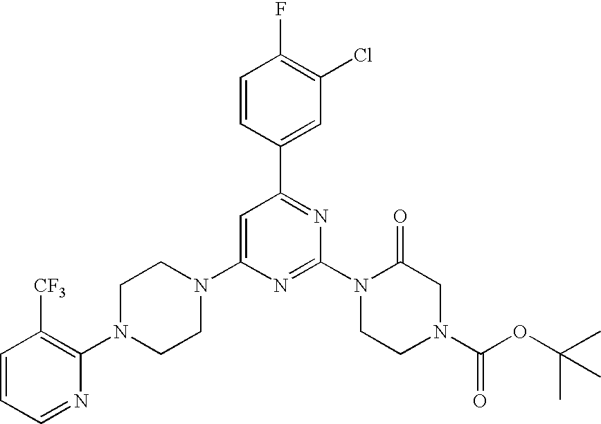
C1=CC(C2=NC(N3CCN(C(OC(C)(C)C)=O)CC3=O)=NC(N3CCN(C4=C([CF3])C=CC=N4)CC3)=C2)=CC(Cl)=C1F
